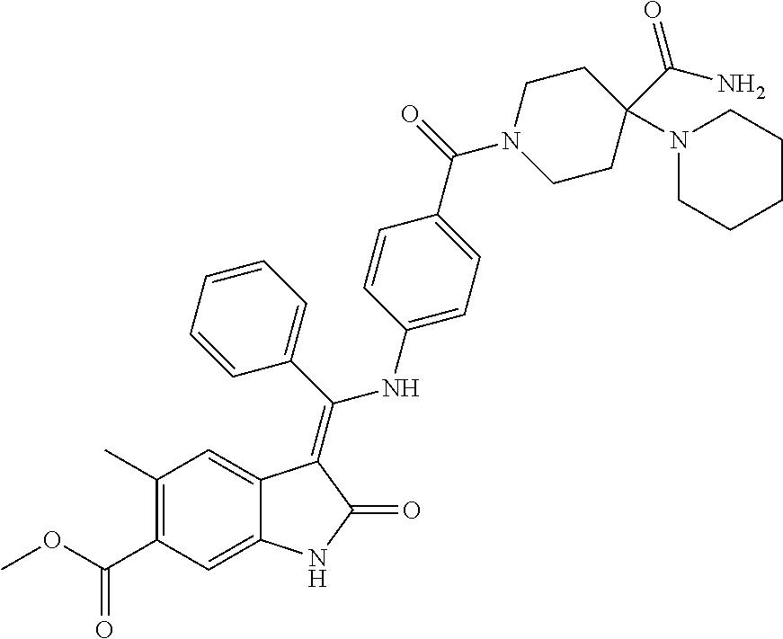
C1(C)=C(C(OC)=O)C=C2C(=C1)C(=C(C1=CC=CC=C1)NC1=CC=C(C(=O)N3CCC(N4CCCCC4)(C(N)=O)CC3)C=C1)C(=O)N2
